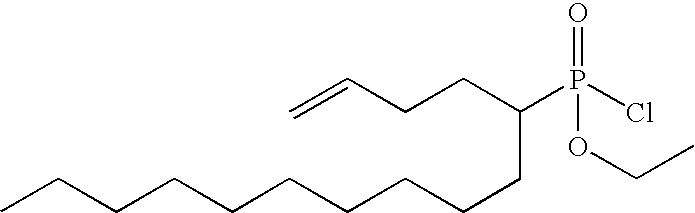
C=CCCC(P(Cl)(=O)OCC)CCCCCCCCCC
